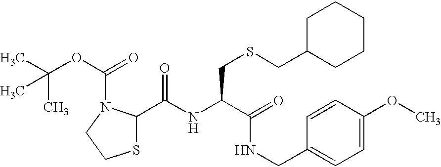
C1(C(NC(C(=O)NCC2=CC=C(OC)C=C2)CSCC2CCCCC2)=O)SCCN1C(=O)OC(C)(C)C
